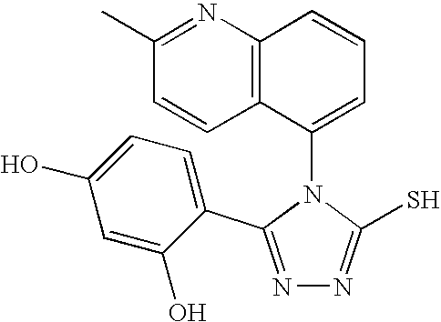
N1=C(C2=CC=C(O)C=C2O)N(C2=CC=CC3=C2C=CC(C)=N3)C(S)=N1
